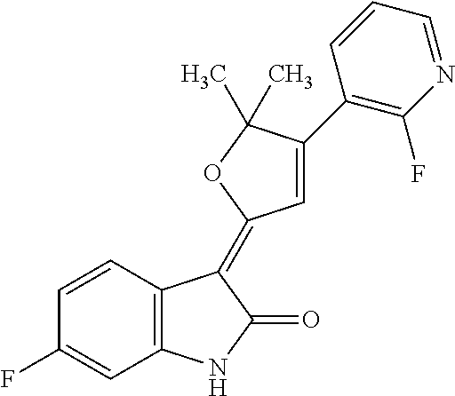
C1=CC(F)=CC2=C1C(=C1C=C(C3=C(F)N=CC=C3)C(C)(C)O1)C(=O)N2
